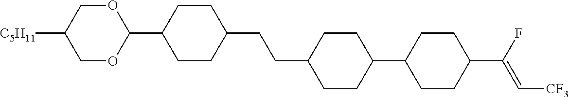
C1OC(C2CCC(CCC3CCC(C4CCC(C(F)=C[CF3])CC4)CC3)CC2)OCC1[C5H11]
